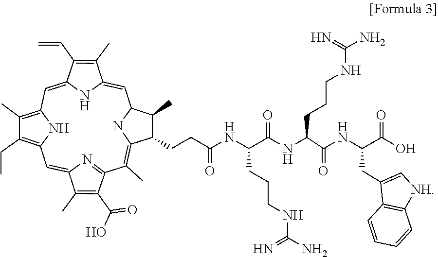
C1=C2NC(=CC3=C(C)C(CC)=C(C=C4N=C(C(C)=C5NC1C(C)C5CCC(NC(C(NC(C(NC(C(O)=O)CC1=C[NH]C5=C1C=CC=C5)=O)CCCNC(=N)N)=O)CCCNC(=N)N)=O)C(C(=O)O)=C4C)N3)C(C=C)=C2C
